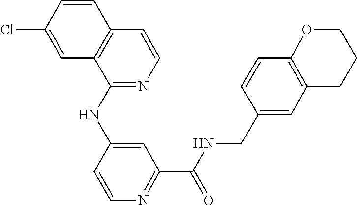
C1(NC2=CC(C(NCC3=CC4=C(C=C3)OCCC4)=O)=NC=C2)=NC=CC2=C1C=C(Cl)C=C2
